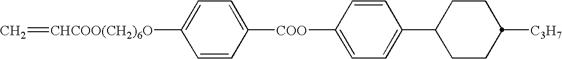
[CHCOO(CH2)6O](=C)C1=CC=C([COO]C2=CC=C(C3CCC([C3H7])CC3)C=C2)C=C1
